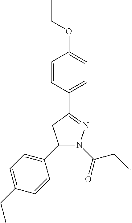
C1=CC(C2=NN(C(=O)CC)C(C3=CC=C(CC)C=C3)C2)=CC=C1OCC
